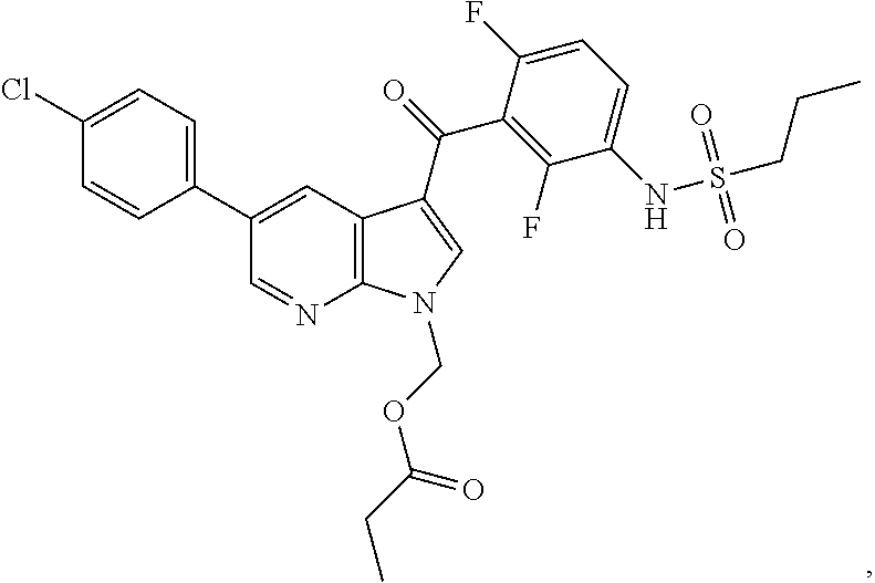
C1(Cl)=CC=C(C2=CC3=C(N=C2)N(COC(CC)=O)C=C3C(=O)C2=C(F)C(NS(CCC)(=O)=O)=CC=C2F)C=C1
